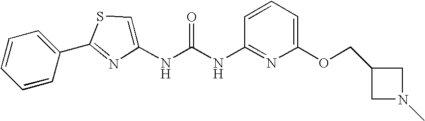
C1=CC(C2=NC(NC(NC3=NC(OCC4CN(C)C4)=CC=C3)=O)=CS2)=CC=C1
